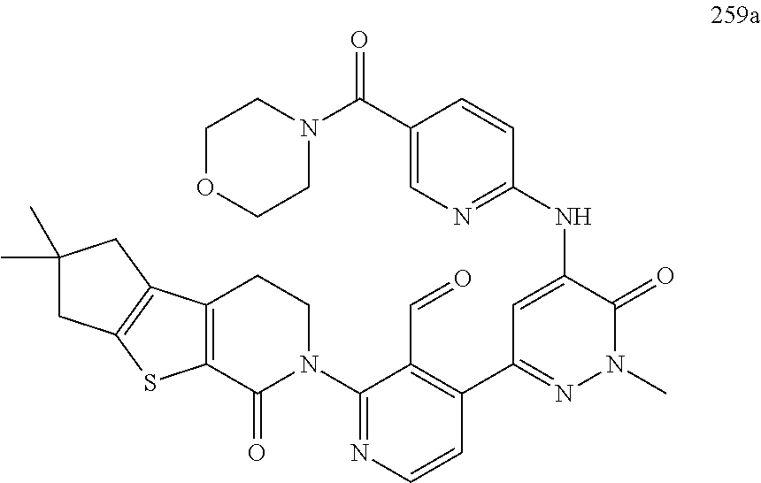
C1(C(N2CCOCC2)=O)=CN=C(NC2=CC(C3=C(C=O)C(N4CCC5=C(C4=O)SC4=C5CC(C)(C)C4)=NC=C3)=NN(C)C2=O)C=C1
